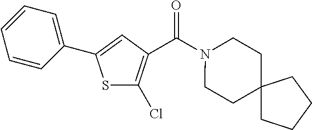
S1C(Cl)=C(C(N2CCC3(CC2)CCCC3)=O)C=C1C1=CC=CC=C1
